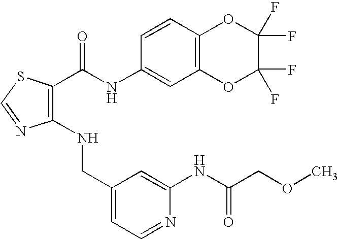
C1(NCC2=CC=NC(NC(COC)=O)=C2)=C(C(NC2=CC3=C(C=C2)OC(F)(F)C(F)(F)O3)=O)SC=N1
